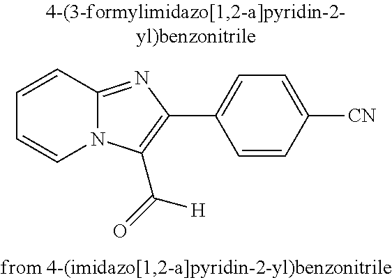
C1=CC2=NC(C3=CC=C([CN])C=C3)=C(C(=O)[H])N2C=C1
